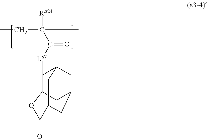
C1([La7]C(=O)C(C)(CC)[Ra24])C2CC3CC1CC(C3)C(=O)O2
